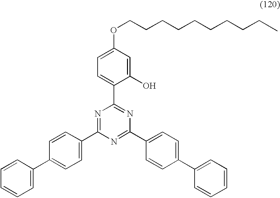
C1(C2=CC=CC=C2)=CC=C(C2=NC(C3=CC=C(OCCCCCCCCCC)C=C3O)=NC(C3=CC=C(C4=CC=CC=C4)C=C3)=N2)C=C1
